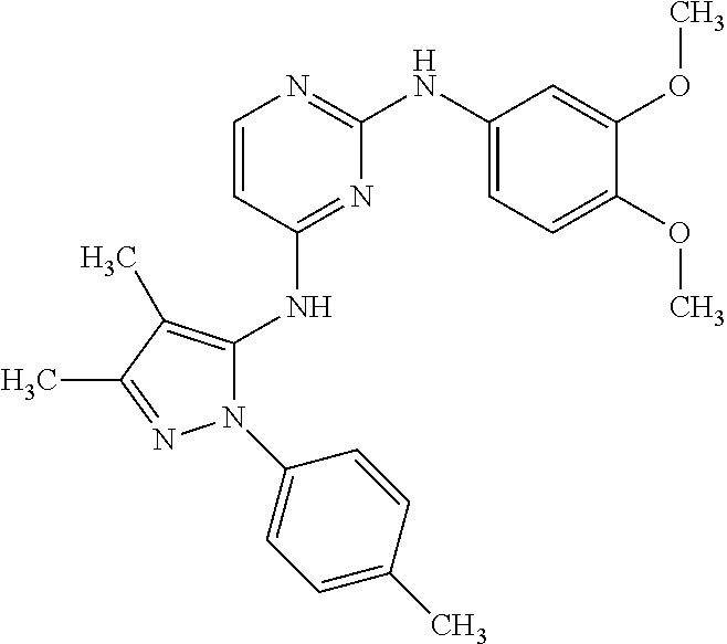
C1=CC(NC2=C(C)C(C)=NN2C2=CC=C(C)C=C2)=NC(NC2=CC=C(OC)C(OC)=C2)=N1
